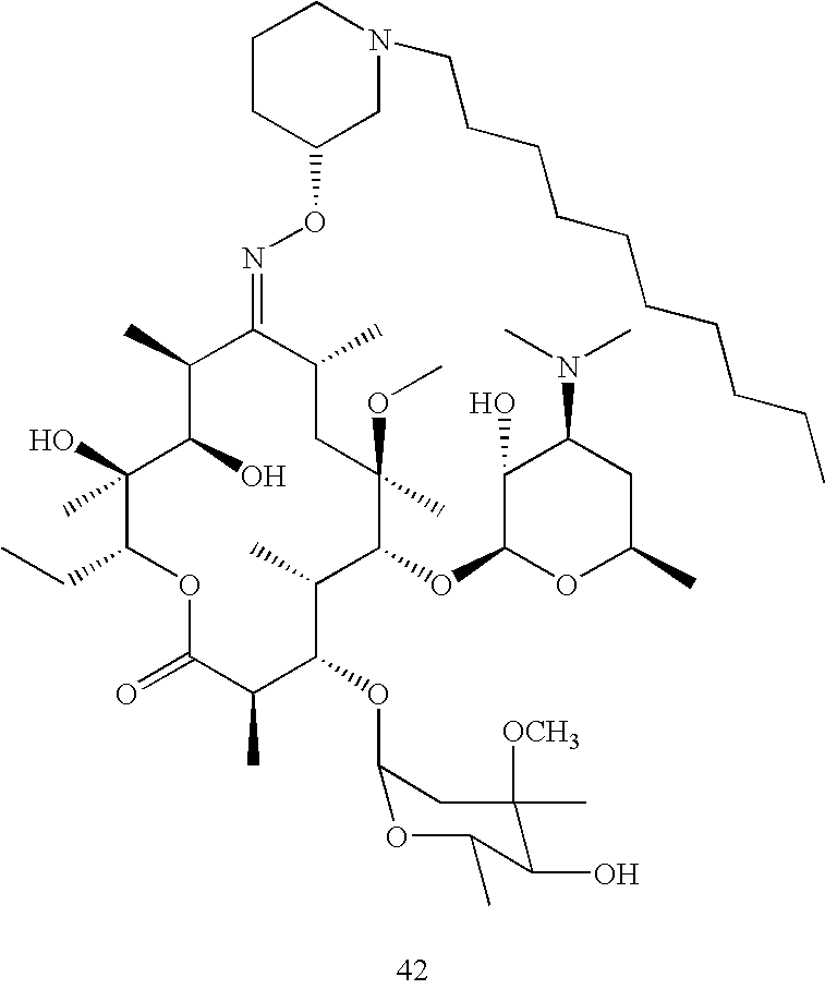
C1(O)(C)C(CC)OC(=O)C(C)C(OC2CC(C)([OCH3])C(O)C(C)O2)C(C)C(OC2OC(C)CC(N(C)C)C2O)C(OC)(C)CC(C)C(=NOC2CN(CCCCCCCCCC)CCC2)C(C)C1O
